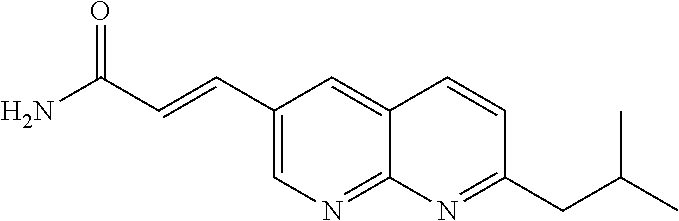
C1(C=CC(N)=O)=CN=C2C(=C1)C=CC(CC(C)C)=N2
